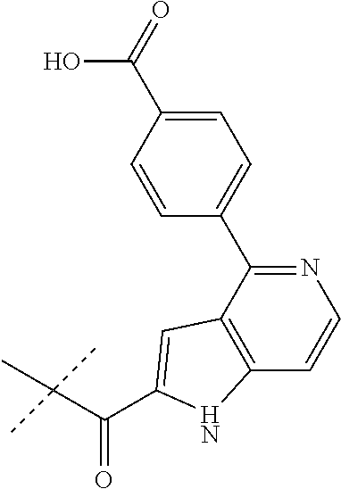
C1=C(C(=O)O)C=CC(C2=NC=CC3=C2C=C(C(C(C)(C)C)=O)N3)=C1
